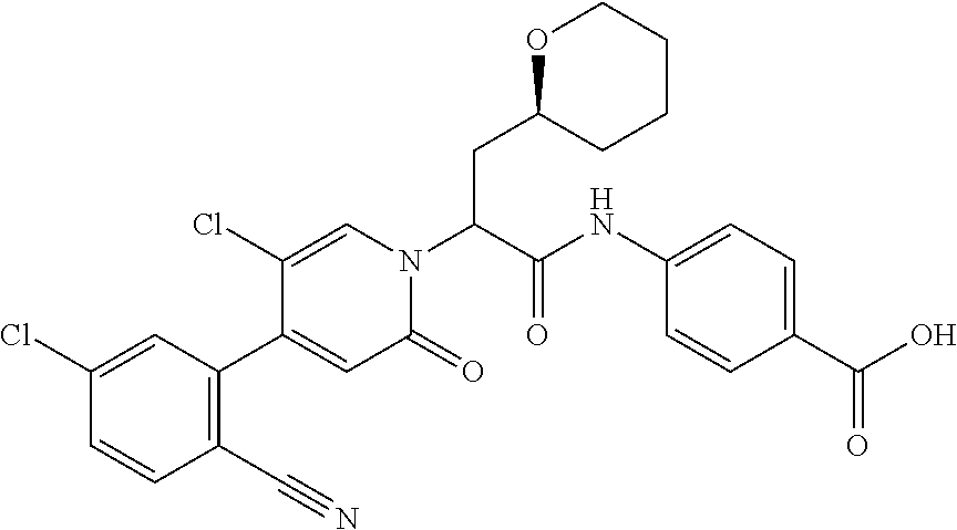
ClC1=CC(C2=CC(=O)N(C(C(NC3=CC=C(C(=O)O)C=C3)=O)CC3OCCCC3)C=C2Cl)=C(C#N)C=C1
